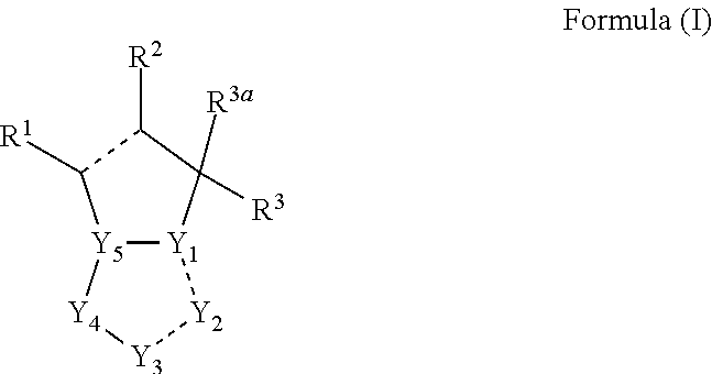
[Y5]12[Y1](C([R3])([R3a])C([R2])C1[R1])[Y2][Y3][Y4]2
